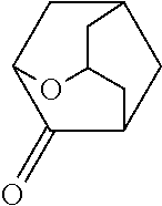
C1(=O)C2CC3CC1CC(O2)C3
